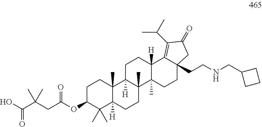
OC(C(CC(OC1C(C)(C)C2([H])C(C)(CC1)C1([H])C(C)(CC2)C2(C)C([H])(CC1)C1=C(C(C)C)C(=O)CC1(CCNCC1CCC1)CC2)=O)(C)C)=O
